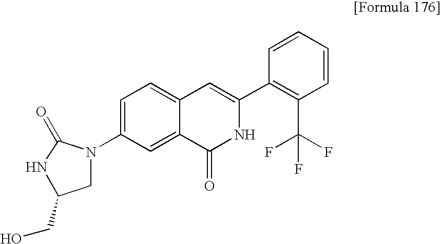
C1=C(N2CC(CO)NC2=O)C=C2C(=C1)C=C(C1=C(C(F)(F)F)C=CC=C1)NC2=O
